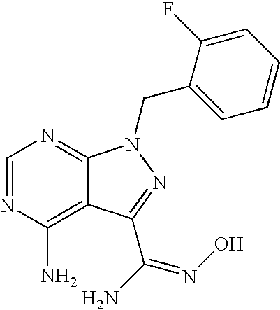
C1=NC(N)=C2C(=N1)N(CC1=CC=CC=C1F)N=C2C(N)=NO
